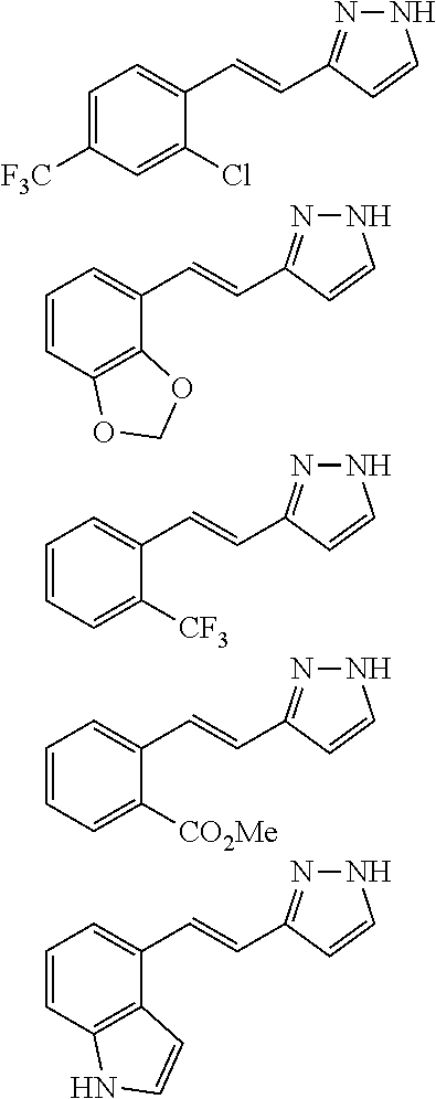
C1=C([F3C])C=C(Cl)C(C=CC2=NNC=C2)=C1.C1=CC2=C(C(C=CC3=NNC=C3)=C1)OCO2.C1=CC=C([CF3])C(C=CC2=NNC=C2)=C1.C1=CC=C([CO2Me])C(C=CC2=NNC=C2)=C1.C1=CC2=C(C(C=CC3=NNC=C3)=C1)C=CN2
